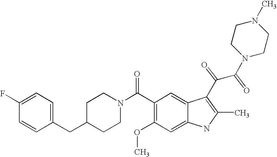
C1(F)=CC=C(CC2CCN(C(C3=C(OC)C=C4C(=C3)C(C(C(N3CCN(C)CC3)=O)=O)=C(C)N4)=O)CC2)C=C1
